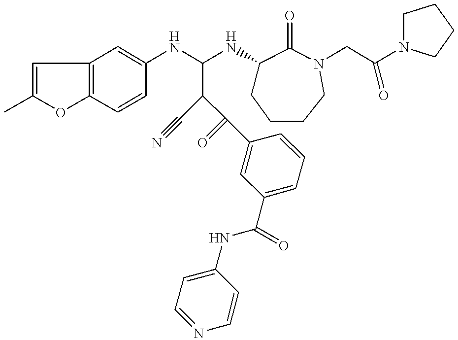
C1=C(C)OC2=C1C=C(NC(NC1CCCCN(CC(N3CCCC3)=O)C1=O)C(C(=O)C1=CC(C(NC3=CC=NC=C3)=O)=CC=C1)C#N)C=C2
